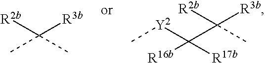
[R2b]C([R3b])(C)C.[R2b]C([R3b])(C)C([Y2]C)([R16b])[R17b]
